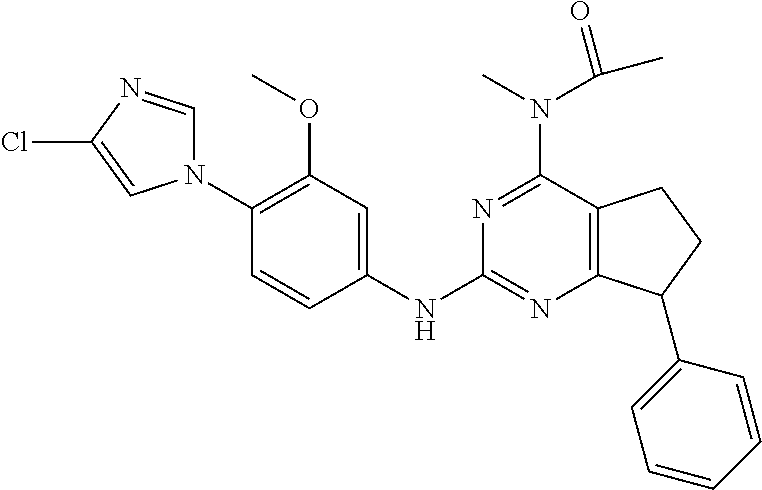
N1(C2=C(OC)C=C(NC3=NC4=C(C(N(C(C)=O)C)=N3)CCC4C3=CC=CC=C3)C=C2)C=NC(Cl)=C1
